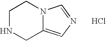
C1NCC2=CN=CN2C1.Cl
